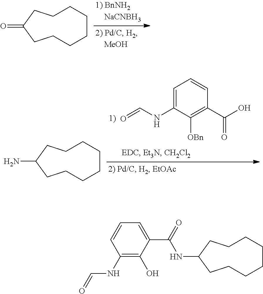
C1CCCCCCC(=O)C1.C1=C(NC=O)C([OBn])=C(C(O)=O)C=C1.C1CCCCCCC(N)C1.C1CCCCCCC(NC(C2=CC=CC(NC=O)=C2O)=O)C1
